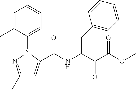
C1(C)=NN(C2=CC=CC=C2C)C(C(NC(C(C(=O)OC)=O)CC2=CC=CC=C2)=O)=C1
